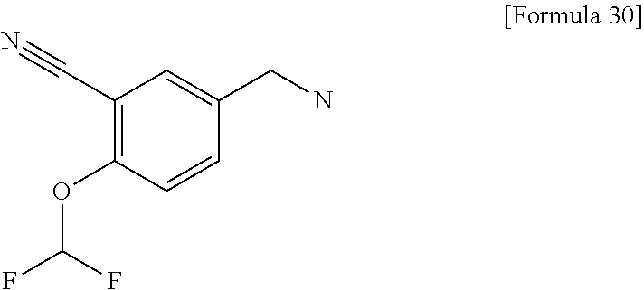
N#CC1=C(OC(F)F)C=CC(CN)=C1
